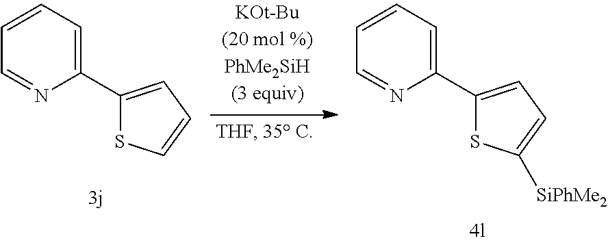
S1C(C2=CC=CC=N2)=CC=C1.S1C(C2=CC=CC=N2)=CC=C1[SiPhMe2]
